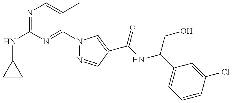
C1(NC2=NC=C(C)C(N3N=CC(C(NC(C4=CC=CC(Cl)=C4)CO)=O)=C3)=N2)CC1
